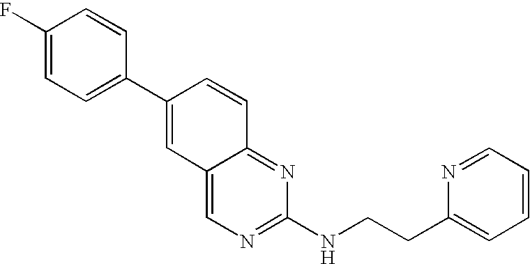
C1(F)=CC=C(C2=CC3=CN=C(NCCC4=CC=CC=N4)N=C3C=C2)C=C1
